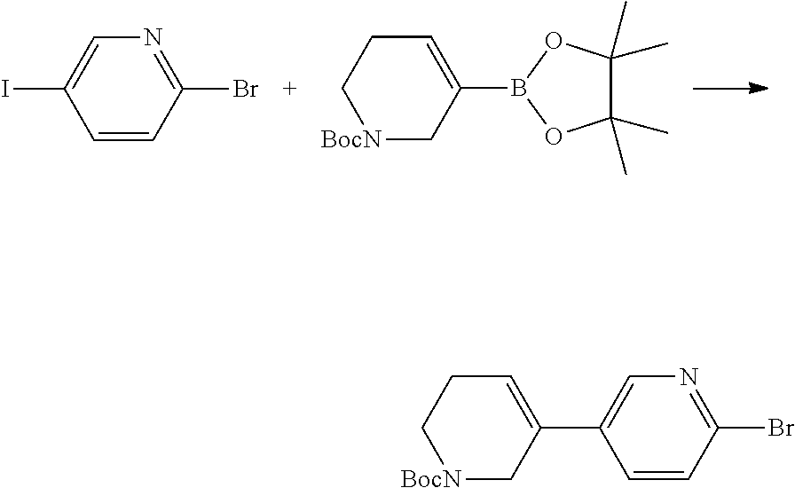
C1=CC(Br)=NC=C1I.[BocN]1CC(B2OC(C)(C)C(C)(C)O2)=CCC1.[BocN]1CC(C2=CN=C(Br)C=C2)=CCC1
